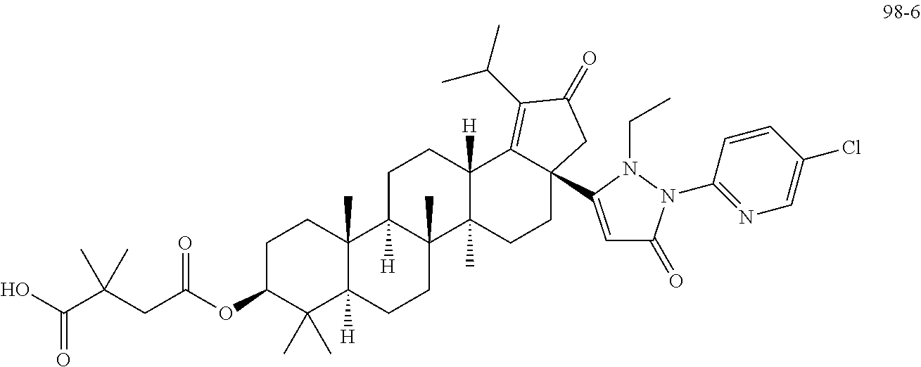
C1C(OC(CC(C(O)=O)(C)C)=O)C(C)(C)C2([H])C(C)(C1)C1([H])C(C)(CC2)C2(C)C([H])(CC1)C1=C(C(C)C)C(=O)CC1(C1=CC(=O)N(C3=NC=C(Cl)C=C3)N1CC)CC2
